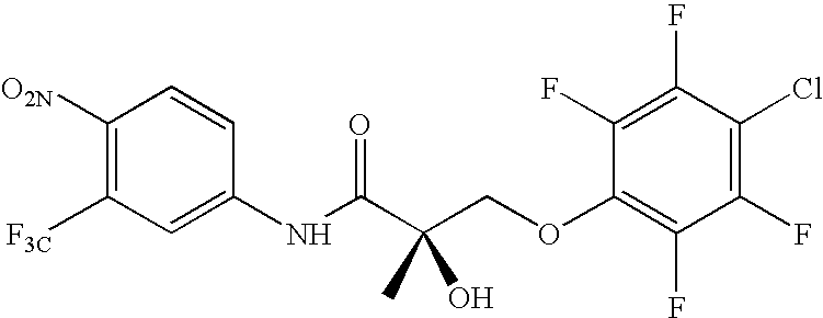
C1([O2N])=C([F3C])C=C(NC(C(COC2=C(F)C(F)=C(Cl)C(F)=C2F)(O)C)=O)C=C1
